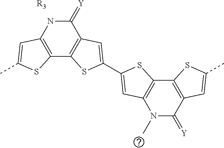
[R3].C12=C(NC(=[Y])C3=C1SC(C1=CC4=C(C5=C(C(=[Y])N4C)C=C(C)S5)S1)=C3)C=C(C)S2
